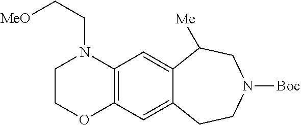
C12=C(C=C3C(=C1)C([Me])CN([Boc])CC3)OCCN2CC[MeO]
